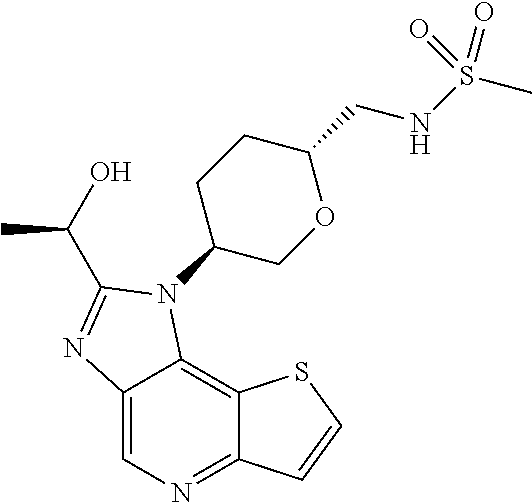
C12=CN=C3C(=C1N(C1COC(CNS(C)(=O)=O)CC1)C(C(C)O)=N2)SC=C3
